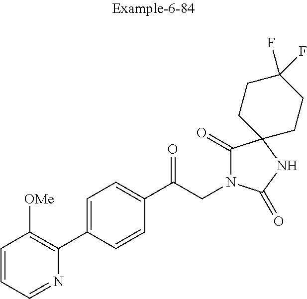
C1=CC=NC(C2=CC=C(C(CN3C(=O)C4(NC3=O)CCC(F)(F)CC4)=O)C=C2)=C1[OMe]
